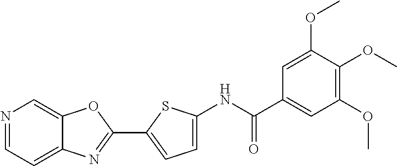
C1(C2=CC=C(NC(C3=CC(OC)=C(OC)C(OC)=C3)=O)S2)=NC2=CC=NC=C2O1
